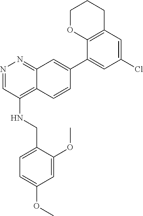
C12=C(C=C(Cl)C=C1C1=CC3=NN=CC(NCC4=CC=C(OC)C=C4OC)=C3C=C1)CCCO2
